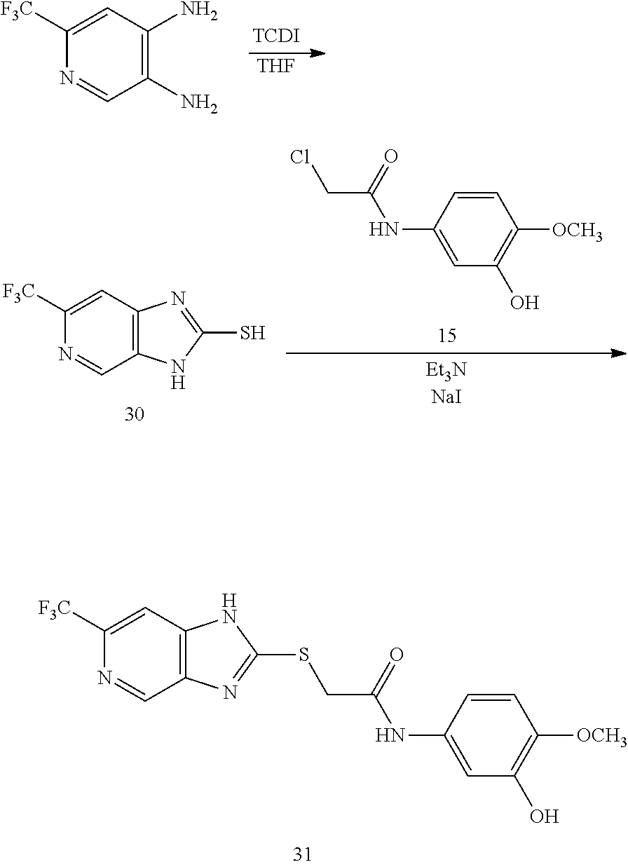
C1([F3C])=CC2=C(C=N1)N=C(SCC(=O)NC1=CC(O)=C([OCH3])C=C1)N2.C1([F3C])=CC2=C(C=N1)NC(S)=N2.C1(NC(CCl)=O)=CC(O)=C([OCH3])C=C1.C1=C([F3C])N=CC(N)=C1N.[THF].[TCDI]
